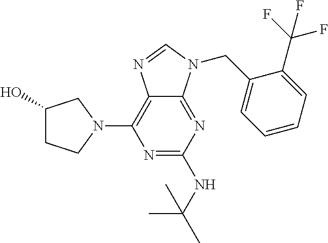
N1=C(NC(C)(C)C)N=C2C(=C1N1CC(O)CC1)N=CN2CC1=CC=CC=C1C(F)(F)F
